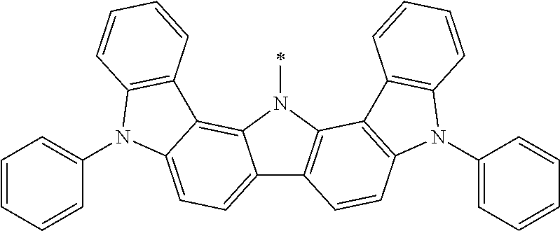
C12=CC=C3C(=C1N(C)C1=C2C=CC2=C1C1=C(N2C2=CC=CC=C2)C=CC=C1)C1=C(N3C2=CC=CC=C2)C=CC=C1
